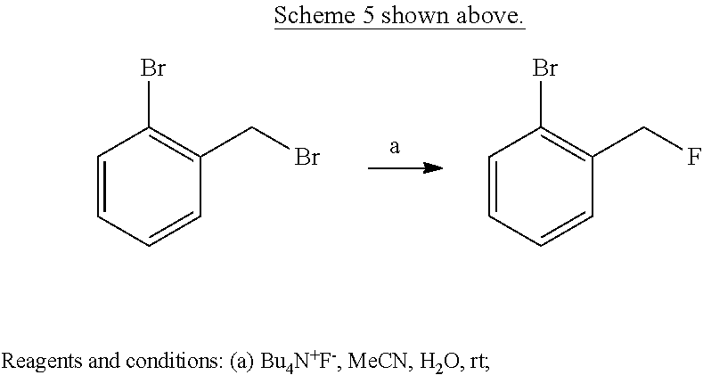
C1=CC=CC(CBr)=C1Br.C1=CC=CC(CF)=C1Br
